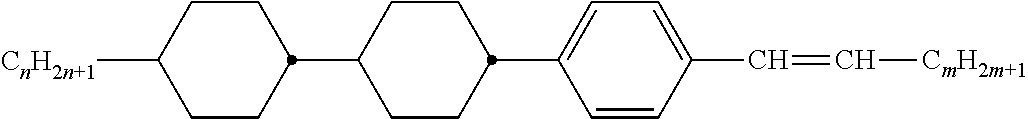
C1=CC(C=C[CmH2m+1])=CC=C1C1CCC(C2CCC([CnH2n+1])CC2)CC1
